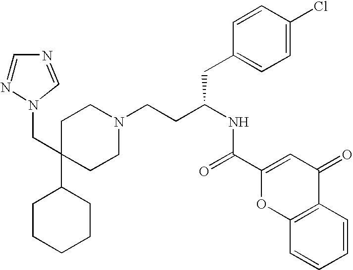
C1CCCCC1C1(CN2N=CN=C2)CCN(CCC(NC(=O)C2=CC(=O)C3=C(O2)C=CC=C3)CC2=CC=C(Cl)C=C2)CC1
